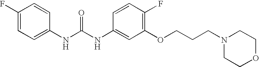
C1(F)=CC=C(NC(NC2=CC(OCCCN3CCOCC3)=C(F)C=C2)=O)C=C1
